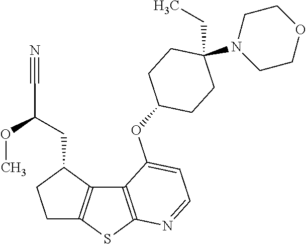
C12=C(SC3=C1C(CC(OC)C#N)CC3)N=CC=C2OC1CCC(CC)(N2CCOCC2)CC1
